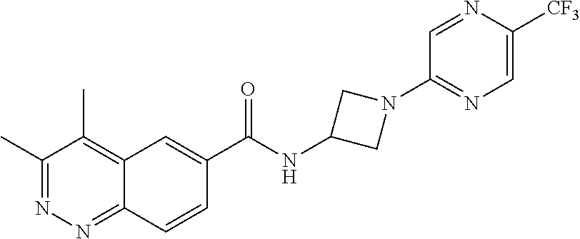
C1(C)=NN=C2C(=C1C)C=C(C(NC1CN(C3=NC=C([CF3])N=C3)C1)=O)C=C2
